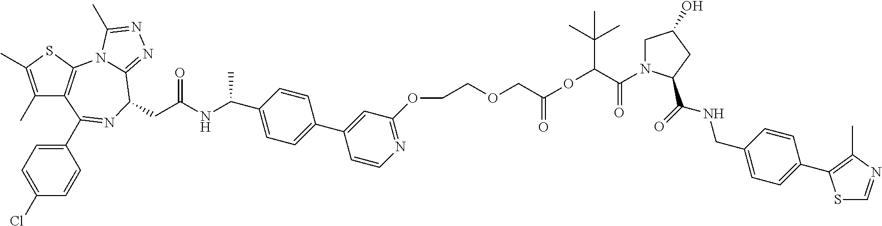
C1(C)=C(C)SC2=C1C(C1=CC=C(Cl)C=C1)=NC(CC(NC(C1=CC=C(C3=CC(OCCOCC(OC(C(=O)N4CC(O)CC4C(=O)NCC4=CC=C(C5=C(C)N=CS5)C=C4)C(C)(C)C)=O)=NC=C3)C=C1)C)=O)C1=NN=C(C)N21
